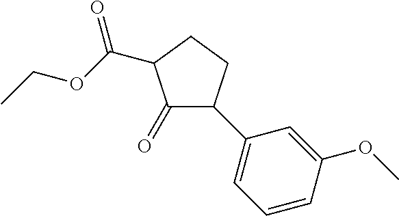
C1(=O)C(C2=CC=CC(OC)=C2)CCC1C(=O)OCC
